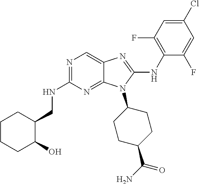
N1=C(NCC2CCCCC2O)N=C2C(=C1)N=C(NC1=C(F)C=C(Cl)C=C1F)N2C1CCC(C(N)=O)CC1
